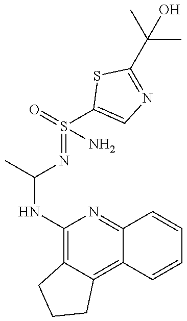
C1(NC(C)N=S(C2=CN=C(C(C)(C)O)S2)(=O)N)=C2C(=C3C(=N1)C=CC=C3)CCC2
